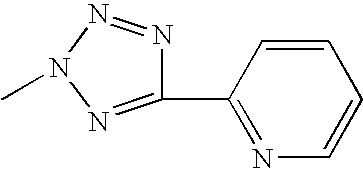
N1=C(C2=NC=CC=C2)N=NN1C
